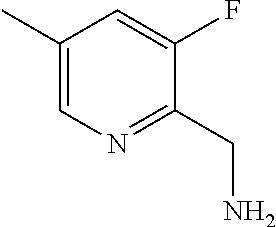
C1(C)=CN=C(CN)C(F)=C1
